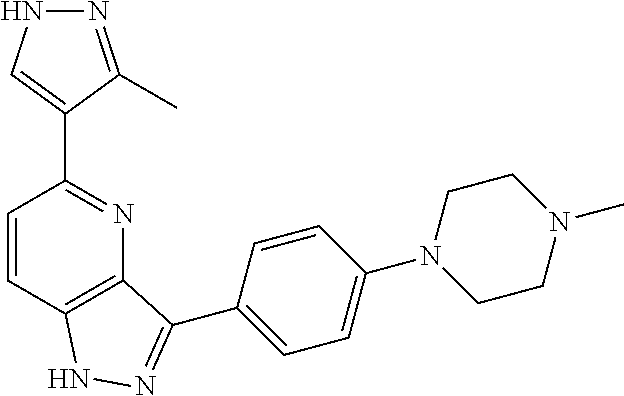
C1=CC2=C(N=C1C1=CNN=C1C)C(C1=CC=C(N3CCN(C)CC3)C=C1)=NN2
